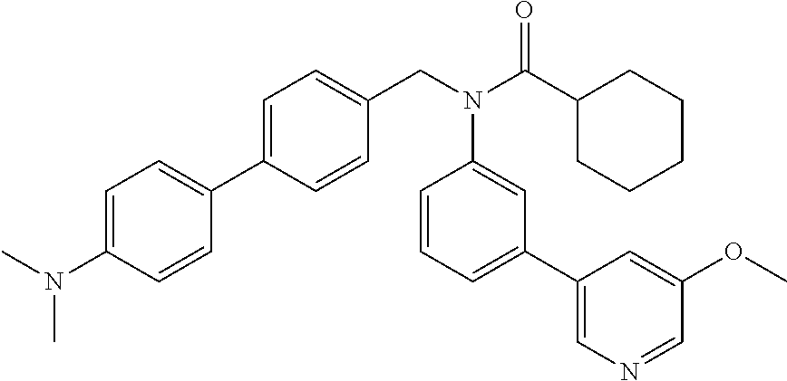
C1=C(C2=CC=C(N(C)C)C=C2)C=CC(CN(C(C2CCCCC2)=O)C2=CC(C3=CN=CC(OC)=C3)=CC=C2)=C1
